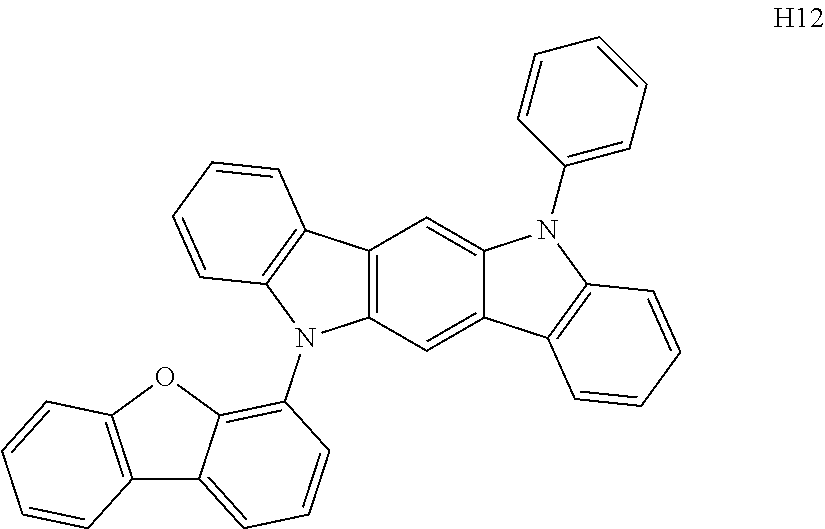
C12=C(C=C3C(=C1)N(C1=CC=CC=C1)C1=C3C=CC=C1)N(C1=C3C(=CC=C1)C1=C(O3)C=CC=C1)C1=C2C=CC=C1
